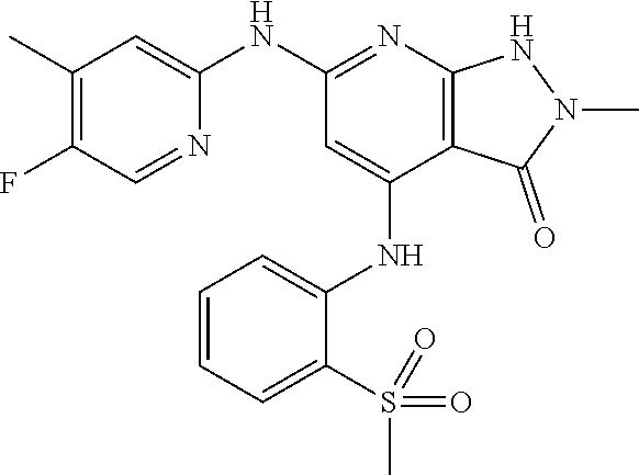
C1(NC2=NC3=C(C(NC4=CC=CC=C4S(C)(=O)=O)=C2)C(=O)N(C)N3)=CC(C)=C(F)C=N1
